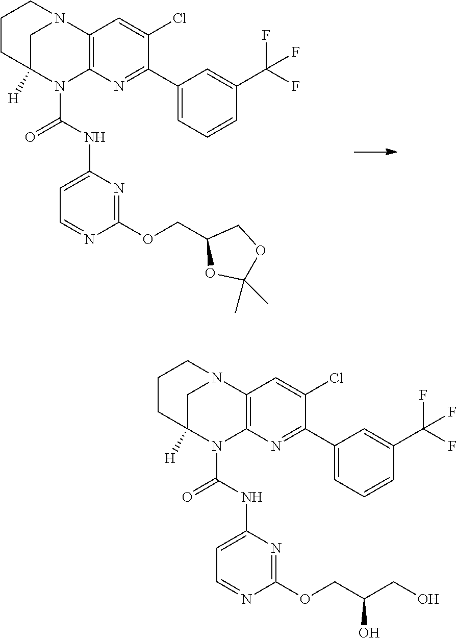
C1C2([H])N(C(NC3=CC=NC(OCC4OC(C)(C)OC4)=N3)=O)C3=C(N1CCC2)C=C(Cl)C(C1=CC=CC(C(F)(F)F)=C1)=N3.C1C2([H])N(C(NC3=CC=NC(OCC(CO)O)=N3)=O)C3=C(N1CCC2)C=C(Cl)C(C1=CC=CC(C(F)(F)F)=C1)=N3
